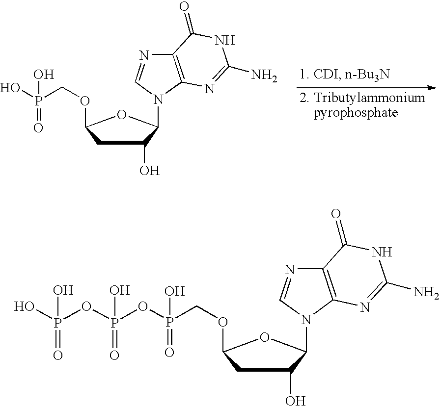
C1C(O)C(N2C3=C(N=C2)C(=O)NC(N)=N3)OC1OCP(OP(OP(O)(=O)O)(=O)O)(O)=O.C1C(O)C(N2C3=C(N=C2)C(=O)NC(N)=N3)OC1OCP(O)(O)=O
